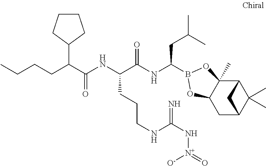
C12C3(C)C(CC(C1(C)C)C2)OB(C(NC(C(NC(C(CCCC)C1CCCC1)=O)CCCNC(N[N+]([O-])=O)=N)=O)CC(C)C)O3
